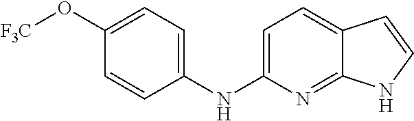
C1(O[F3C])=CC=C(NC2=CC=C3C(=N2)NC=C3)C=C1
